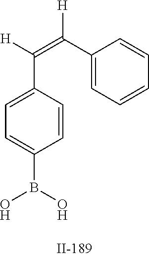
C1=C(C([H])=C(C2=CC=CC=C2)[H])C=CC(B(O)O)=C1
